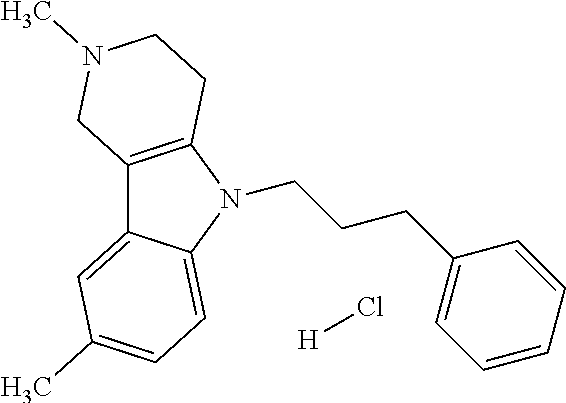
[H]Cl.C12=C(N(CCCC3=CC=CC=C3)C3=CC=C(C)C=C13)CCN(C)C2
